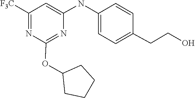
C1=C(NC2=CC=C(CCO)C=C2)N=C(OC2CCCC2)N=C1[F3C]
